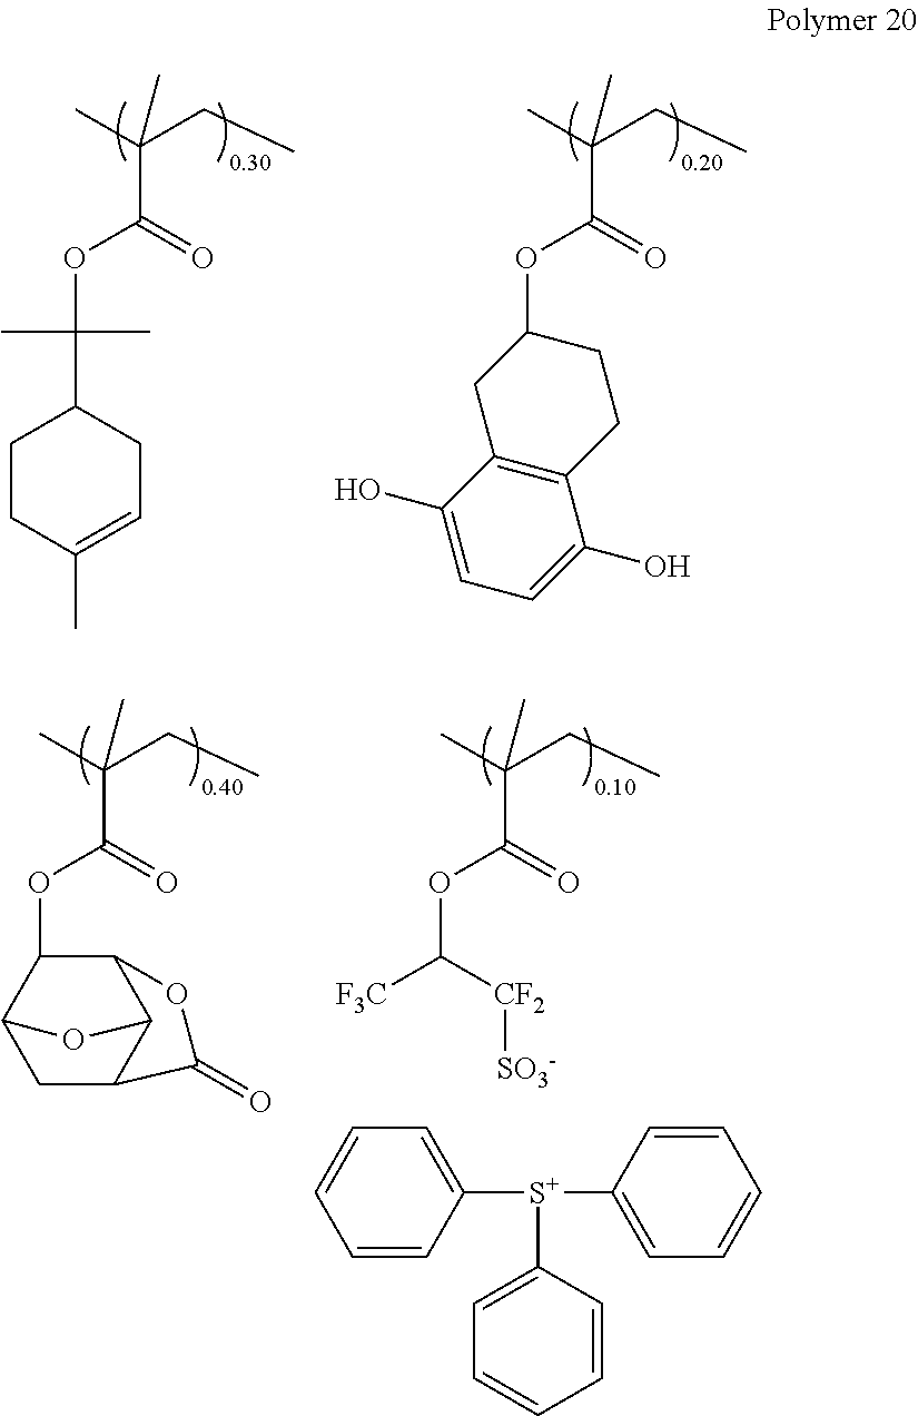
CC(CC)(C)C(=O)OC(C)(C)C1CCC(C)=CC1.CC(CC)(C)C(=O)OC1CCC2=C(C1)C(O)=CC=C2O.CC(CC)(C)C(=O)OC1C2C3C(CC1O3)C(=O)O2.CC(CC)(C)C(=O)OC([F3C])[CF2][SO3-].C1([S+](C2=CC=CC=C2)C2=CC=CC=C2)=CC=CC=C1
